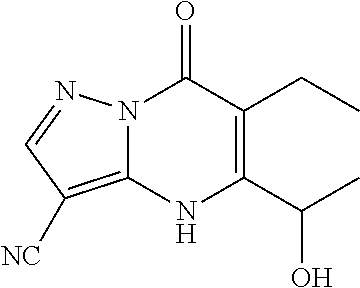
N12C(=C([NC])C=N1)NC(C(C)O)=C(CC)C2=O
